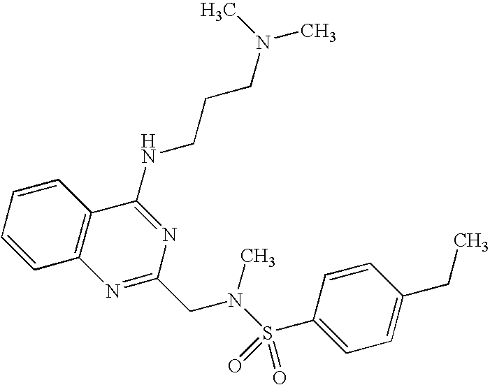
C1=CC2=C(C=C1)C(NCCCN(C)C)=NC(CN(S(=O)(=O)C1=CC=C(CC)C=C1)C)=N2
